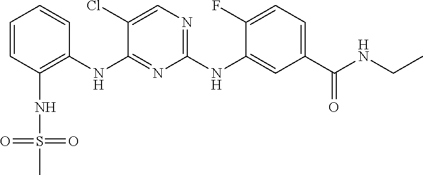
C1=CC(NS(C)(=O)=O)=C(NC2=NC(NC3=CC(C(=O)NCC)=CC=C3F)=NC=C2Cl)C=C1
